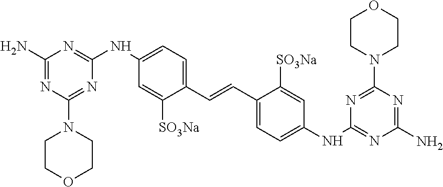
NC1=NC(N2CCOCC2)=NC(NC2=CC=C(C=CC3=CC=C(NC4=NC(N)=NC(N5CCOCC5)=N4)C=C3[SO3Na])C([SO3Na])=C2)=N1
